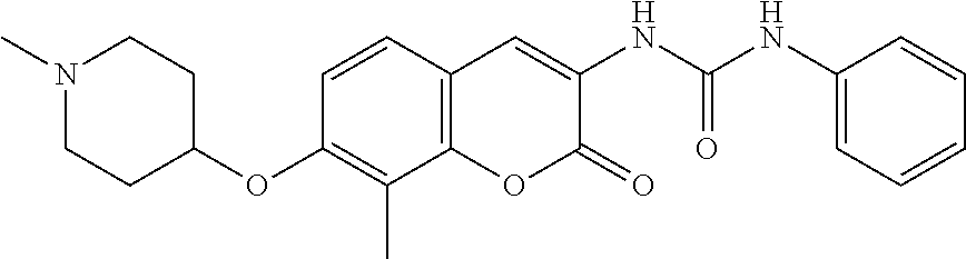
C1(NC(NC2=CC3=C(OC2=O)C(C)=C(OC2CCN(C)CC2)C=C3)=O)=CC=CC=C1
